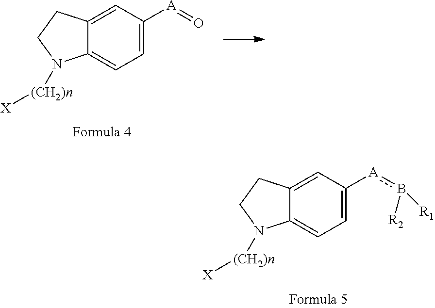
C1=C([A]=O)C=C2C(=C1)N([(CH2)n][X])CC2.C1=C([A]b([R1])[R2])C=C2C(=C1)N([(CH2)n][X])CC2
